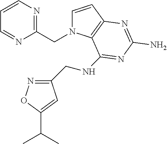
C1=CC2=C(N1CC1=NC=CC=N1)C(NCC1=NOC(C(C)C)=C1)=NC(N)=N2
